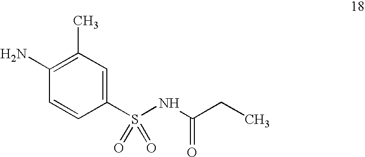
C1(N)=C(C)C=C(S(NC(CC)=O)(=O)=O)C=C1
